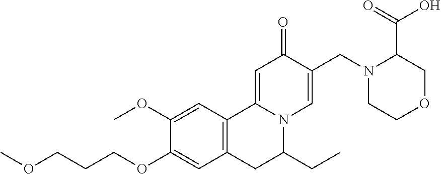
COCCCOC1=CC2=C(C=C1OC)C1=CC(=O)C(CN3CCOCC3C(=O)O)=CN1C(CC)C2
